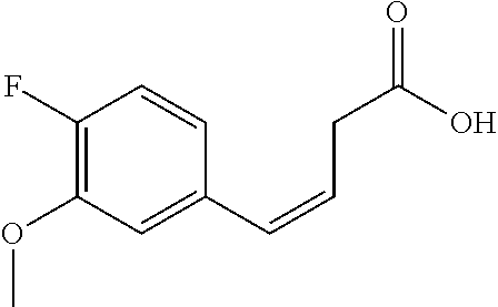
C1(F)=C(OC)C=C(C=CCC(=O)O)C=C1
